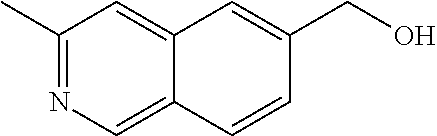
C1(C)=NC=C2C(=C1)C=C(CO)C=C2
